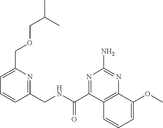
C1=C(COCC(C)C)N=C(CNC(C2=NC(N)=NC3=C2C=CC=C3OC)=O)C=C1
